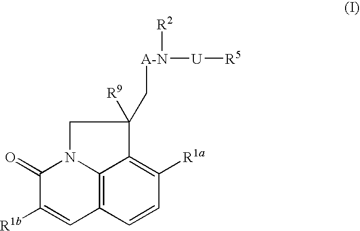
C12=C3C=CC([R1a])=C1C(C[A-N]([U][R5])[R2])([R9])CN2C(=O)C([R1b])=C3
